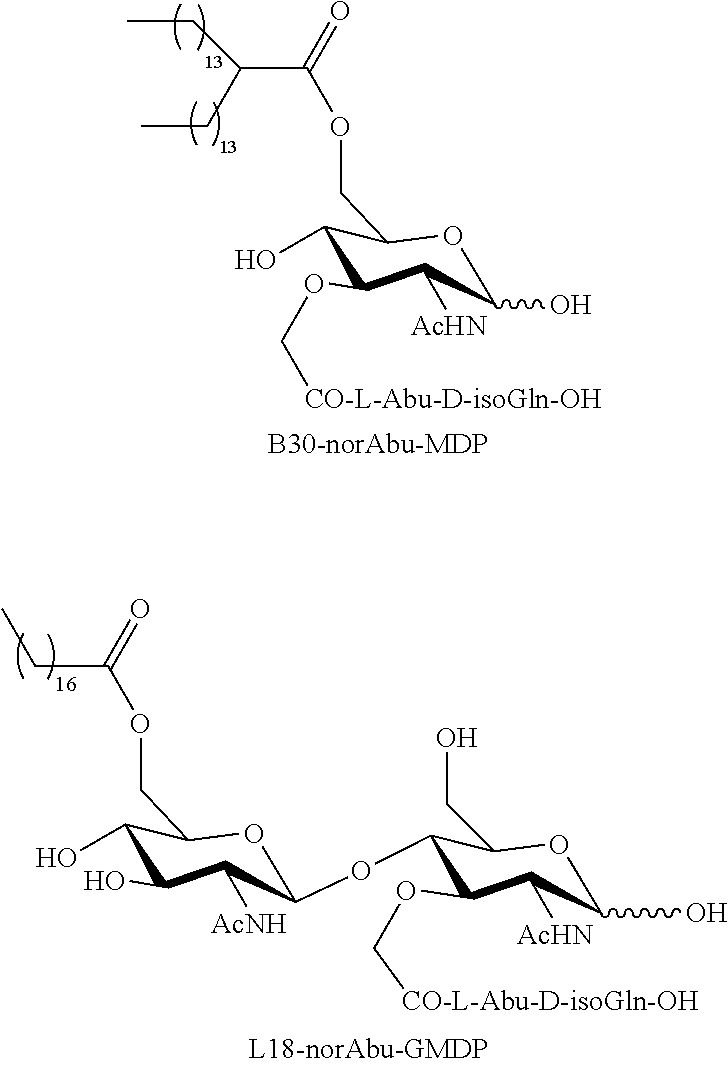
C1(OC2C(OC[CO-L-Abu-D-isoGln-OH])C([AcHN])C(O)OC2CO)OC(COC(CC)=O)C(O)C(O)C1[AcNH].C1(O)OC(COC(=O)C(CC)CC)C(O)C(OC[CO-L-Abu-D-isoGln-OH])C1[AcHN]
